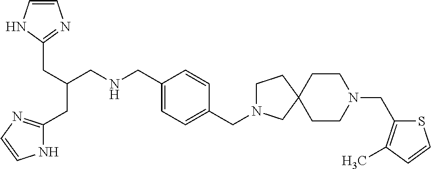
C1=CN=C(CC(CC2=NC=CN2)CNCC2=CC=C(CN3CCC4(C3)CCN(CC3=C(C)C=CS3)CC4)C=C2)N1
